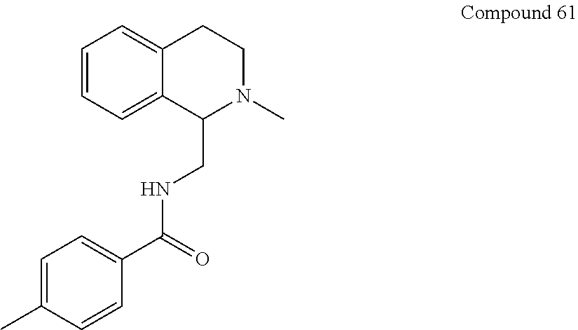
C1=CC=C2C(=C1)CCN(C)C2CNC(C1=CC=C(C)C=C1)=O
